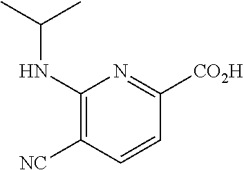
N(C1=C([NC])C=CC([CO2H])=N1)C(C)C
